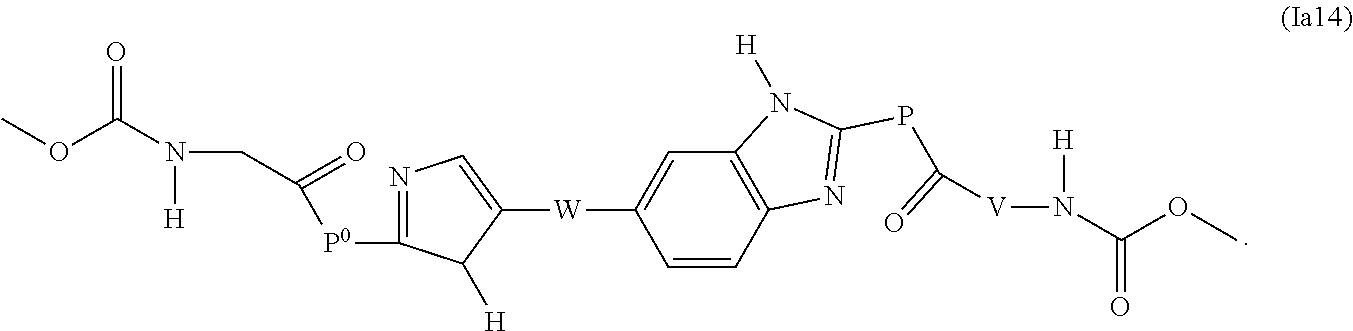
COC(N(CC(=O)[P0]C1=NC=C([W]C2=CC3=C(C=C2)N=C(PC(=O)[V]N([H])C(OC)=O)N3[H])C1[H])[H])=O
